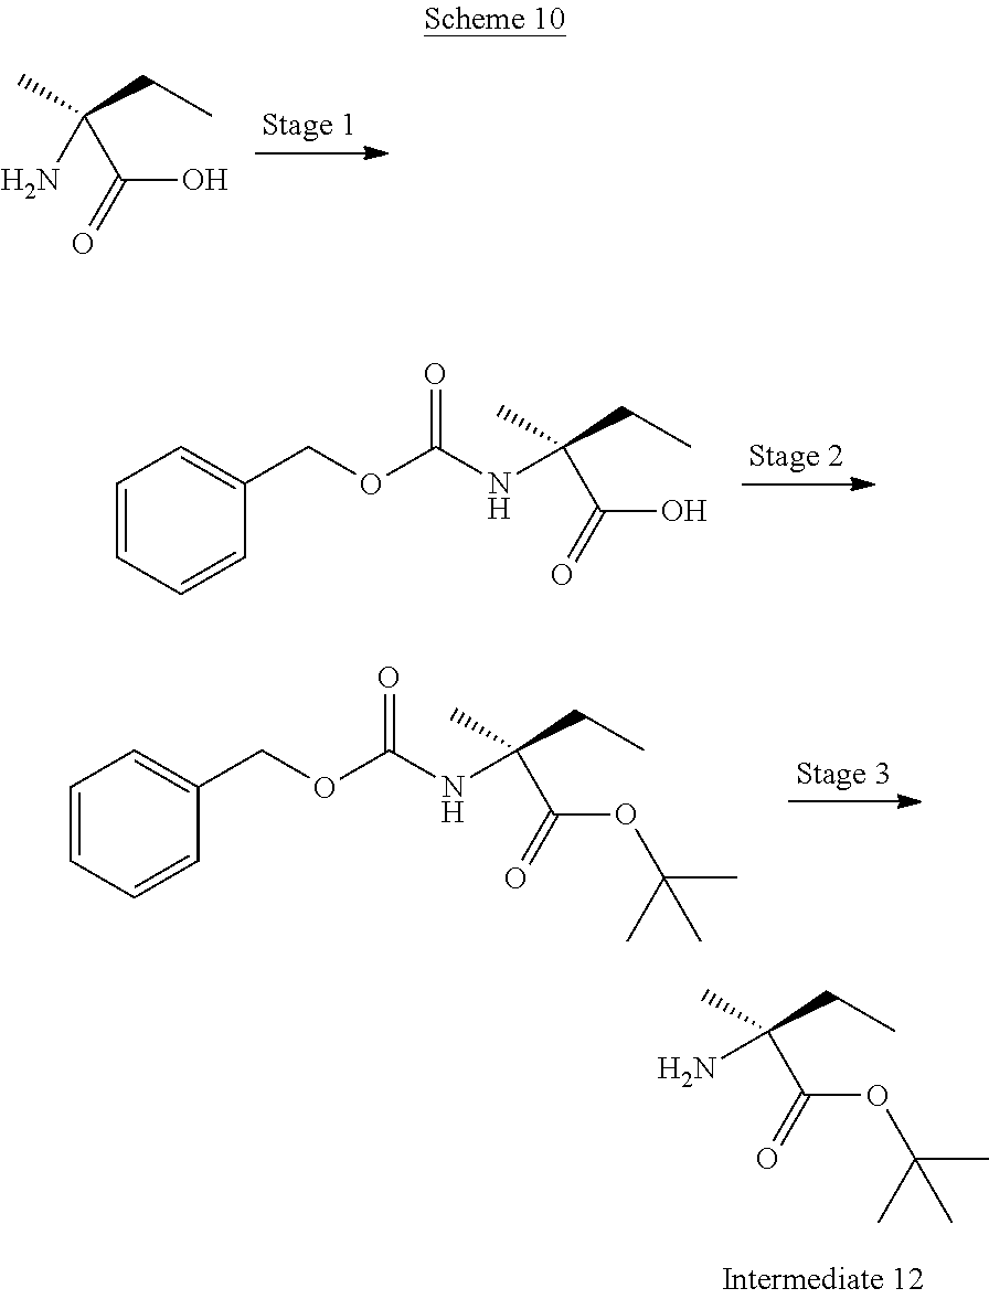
C(N)(C(=O)O)(C)CC.C(=O)(O)C(NC(OCC1=CC=CC=C1)=O)(C)CC.C(=O)(OC(C)(C)C)C(NC(OCC1=CC=CC=C1)=O)(C)CC.C(=O)(OC(C)(C)C)C(N)(C)CC
